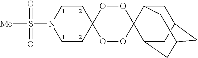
C1CC2(CCN1S([Me])(=O)=O)OOC1(OO2)C2CC3CC(CC1C3)C2
